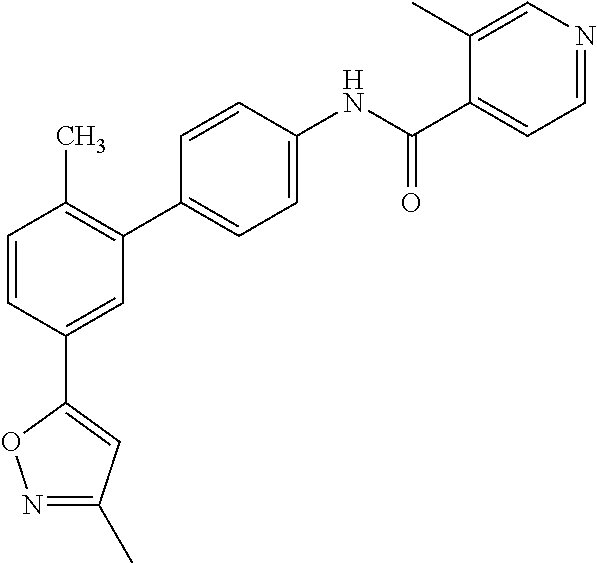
C1=CC(C2=CC(C)=NO2)=CC(C2=CC=C(NC(C3=CC=NC=C3C)=O)C=C2)=C1C
